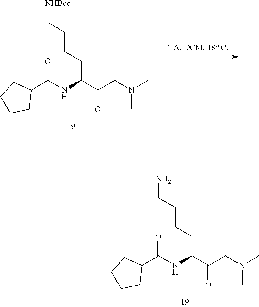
C(C(C(CN(C)C)=O)NC(C1CCCC1)=O)CCCN.C(C(C(CN(C)C)=O)NC(C1CCCC1)=O)CCC[NHBoc]
